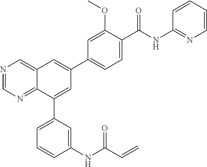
N1=CN=C2C(=C1)C=C(C1=CC=C(C(NC3=NC=CC=C3)=O)C(OC)=C1)C=C2C1=CC=CC(NC(C=C)=O)=C1
